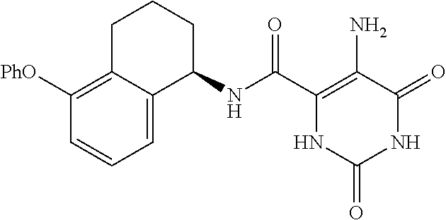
C(C1=C(N)C(=O)NC(=O)N1)(=O)NC1CCCC2=C([PhO])C=CC=C12
